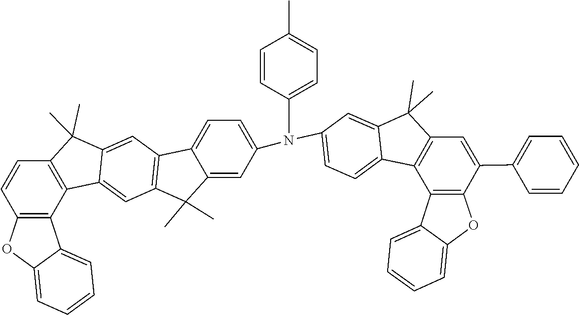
C12=C(C(C)(C)C3=CC4=C(C(C)(C)C5=CC(N(C6=CC=C7C8=C(C=C(C9=CC=CC=C9)C9=C8C8=CC=CC=C8O9)C(C)(C)C7=C6)C6=CC=C(C)C=C6)=CC=C45)C=C13)C=CC1=C2C2=CC=CC=C2O1
